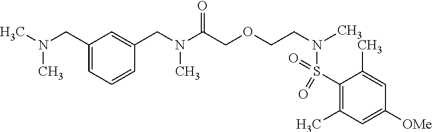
C1(S(N(C)CCOCC(N(C)CC2=CC(CN(C)C)=CC=C2)=O)(=O)=O)=C(C)C=C([OMe])C=C1C
